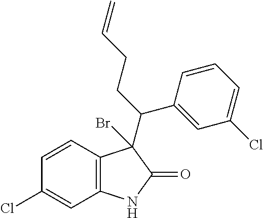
C1(Cl)=CC2=C(C=C1)C(C(CCC=C)C1=CC(Cl)=CC=C1)(Br)C(=O)N2
